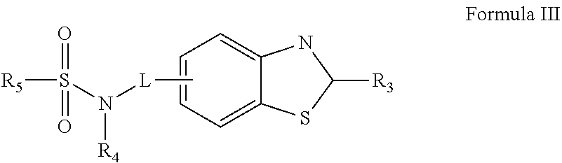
[R5]S(=O)(=O)N([L]C)[R4].C1=CC=C2C(=C1)NC([R3])S2
